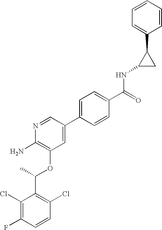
C1(Cl)=C(F)C=CC(Cl)=C1C(C)OC1=C(N)N=CC(C2=CC=C(C(=O)NC3CC3C3=CC=CC=C3)C=C2)=C1
